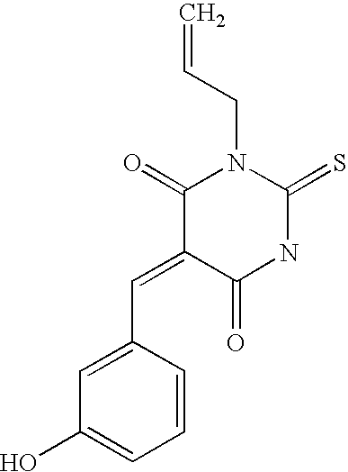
C(=C1C(=O)NC(=S)N(CC=C)C1=O)C1=CC(O)=CC=C1
